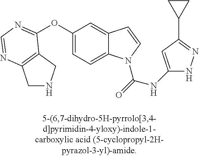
O(C1=CC=C2C(=C1)C=CN2C(=O)NC1=CC(C2CC2)=NN1)C1=NC=NC2=C1CNC2
